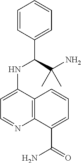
C1=CC(C(C(N)(C)C)NC2=CC=NC3=C2C=CC=C3C(=O)N)=CC=C1
